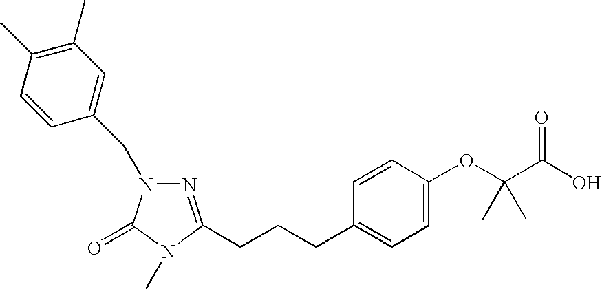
C(CCC1=CC=C(OC(C(O)=O)(C)C)C=C1)C1=NN(CC2=CC(C)=C(C)C=C2)C(=O)N1C
